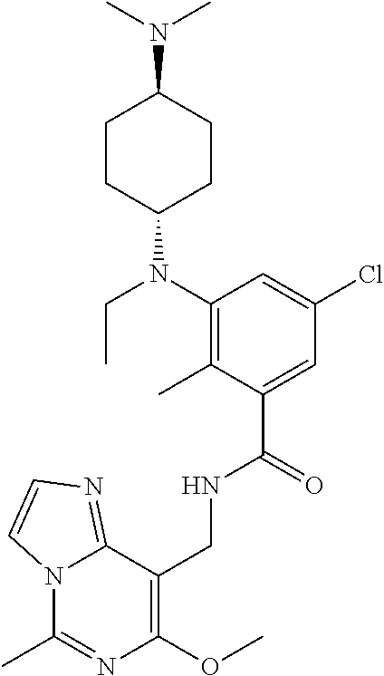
C1(CNC(C2=CC(Cl)=CC(N(C3CCC(N(C)C)CC3)CC)=C2C)=O)=C(OC)N=C(C)N2C1=NC=C2
